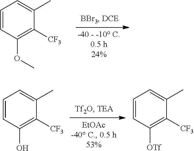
C1=CC(OC)=C([CF3])C(C)=C1.C1=CC(O)=C([CF3])C(C)=C1.C1=CC([OTf])=C([CF3])C(C)=C1
